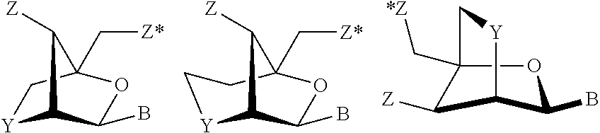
[Y]1C2C(B)OC(C[Z*])(C1)C2[Z].[Y]1C2C(B)OC(C[Z*])(CC1)C2[Z].C1([Z])C2C(B)OC1(C[*Z])C[Y]2
